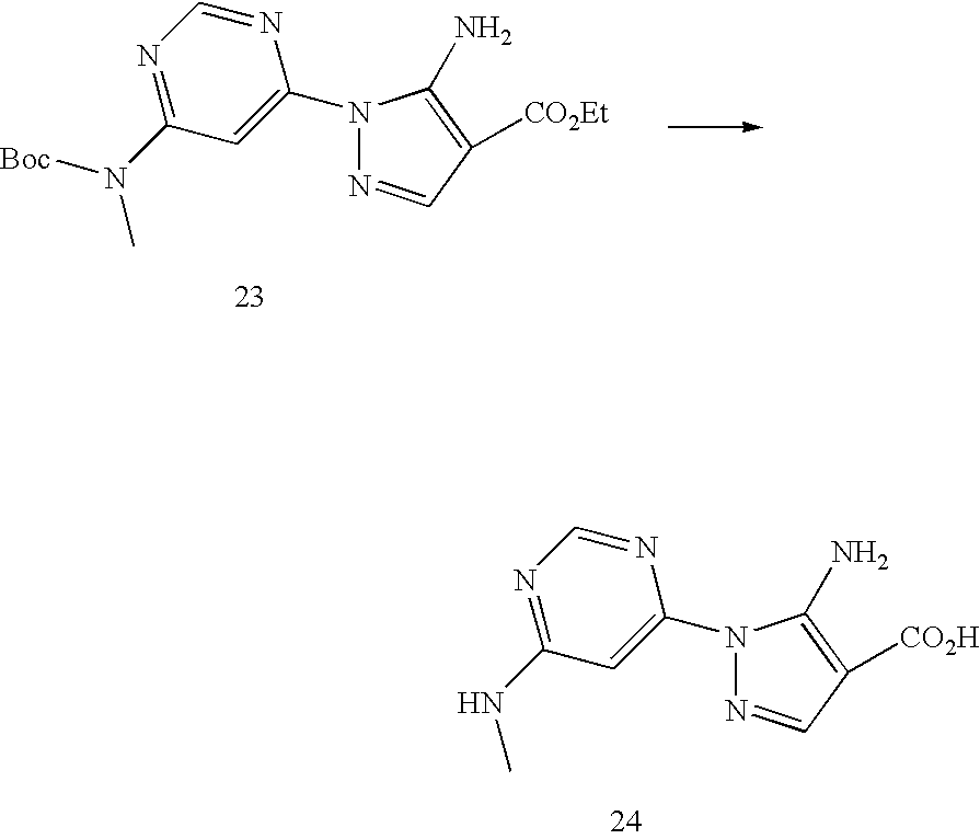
N1(C2=CC(NC)=NC=N2)N=CC([CO2H])=C1N.N1(C2=CC(N([Boc])C)=NC=N2)N=CC([CO2Et])=C1N
